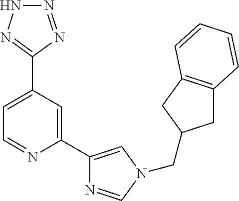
C1=C(C2=NNN=N2)C=C(C2=CN(CC3CC4=C(C3)C=CC=C4)C=N2)N=C1
